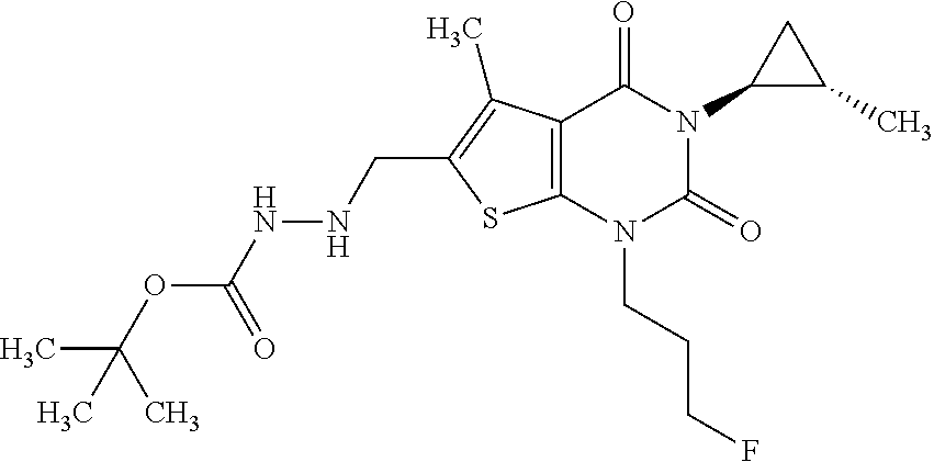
C12=C(N(CCCF)C(=O)N(C3C(C)C3)C1=O)SC(CNNC(OC(C)(C)C)=O)=C2C
